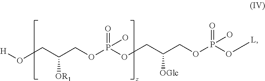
P(OCC(COP(O[L])(=O)O)[OGlc])(OCC(CO[H])[OR1])(=O)O
